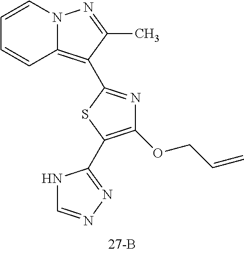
C1=CN2C(=C(C3=NC(OCC=C)=C(C4=NN=CN4)S3)C(C)=N2)C=C1
